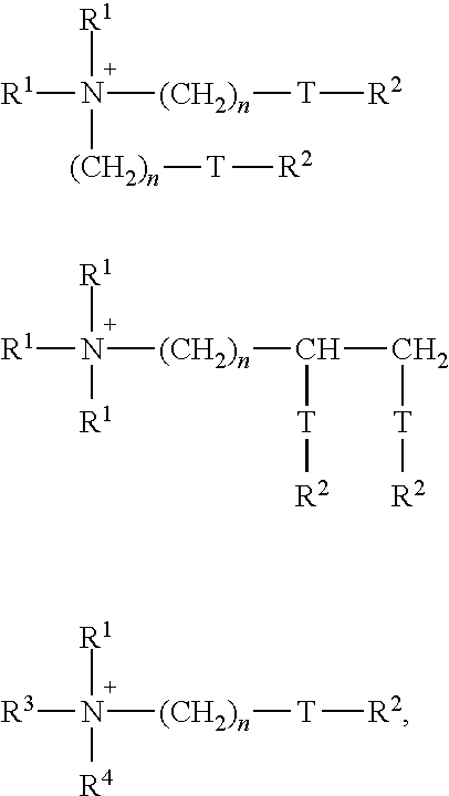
[R1]N([(CH2)n][T][R2])([R1])[(CH2)n][T][R2].[R1]N([(CH2)n]C(C[T][R2])[T][R2])([R1])[R1].[R1]N([(CH2)n][T][R2])([R3])[R4]
